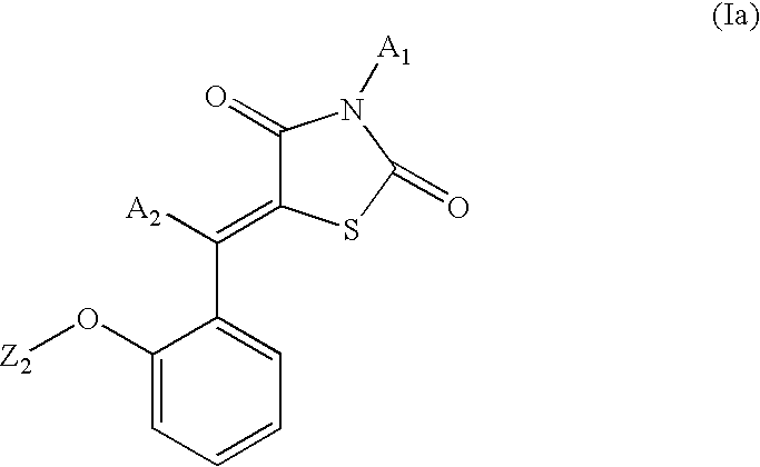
C1(O[Z2])=CC=CC=C1C([A2])=C1C(=O)N([A1])C(=O)S1
